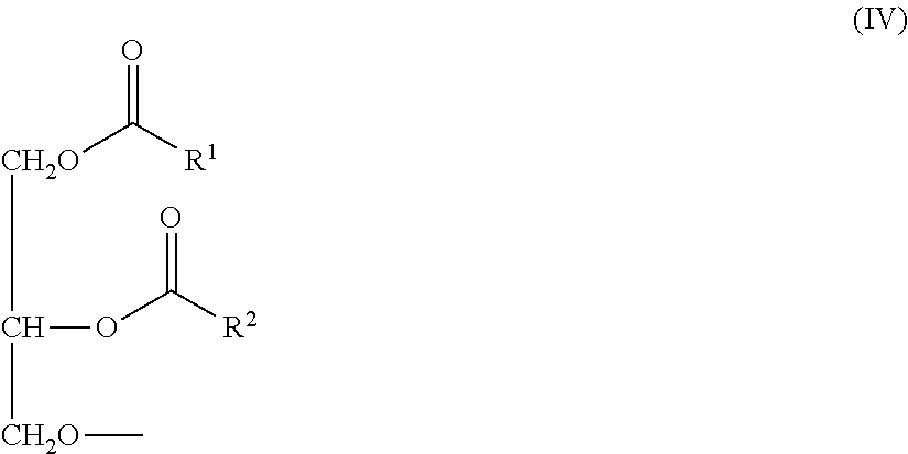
[CH2O](C([R1])=O)C([CH2O]C)OC([R2])=O
